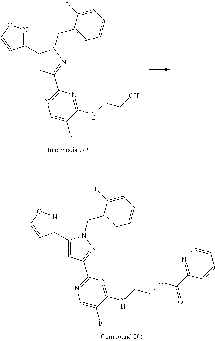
C1(C2=CC(C3=NC=C(F)C(NCCO)=N3)=NN2CC2=CC=CC=C2F)=NOC=C1.C1(C2=CC(C3=NC=C(F)C(NCCOC(C4=NC=CC=C4)=O)=N3)=NN2CC2=CC=CC=C2F)=NOC=C1
